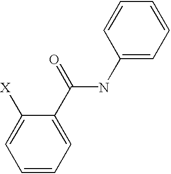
C1=CC=C(C(=O)NC2=CC=CC=C2)C([X])=C1
